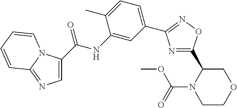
C1=C(C(NC2=CC(C3=NOC(C4N(C(OC)=O)CCOC4)=N3)=CC=C2C)=O)N2C(=N1)C=CC=C2
